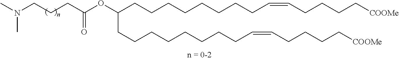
C(CCC(OC(CCCCCCCCC=CCCCC[COOMe])CCCCCCCCC=CCCCC[COOMe])=O)N(C)C
